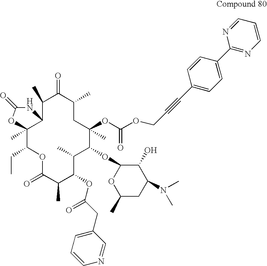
C12(C)C(CC)OC(=O)C(C)C(OC(CC3=CC=CN=C3)=O)C(C)C(OC3OC(C)CC(N(C)C)C3O)C(C)(OC(OCC#CC3=CC=C(C4=NC=CC=N4)C=C3)=O)CC(C)C(=O)C(C)C1NC(=O)O2
